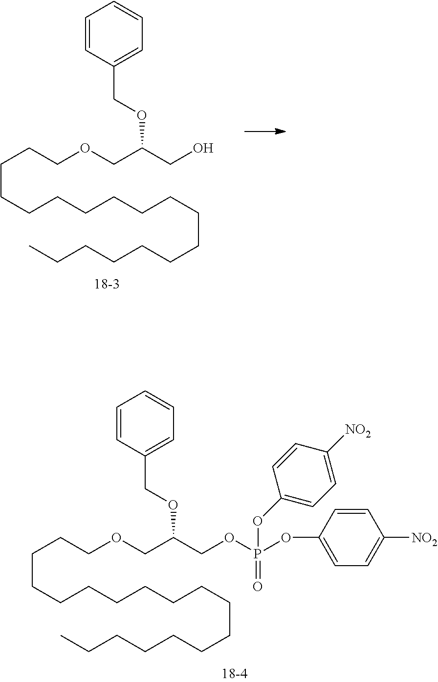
C(CCCCCCCCCCCCC)CCCCOCC(COP(OC1=CC=C([NO2])C=C1)(=O)OC1=CC=C([NO2])C=C1)OCC1=CC=CC=C1.C(CCCCCCCCCCCCC)CCCCOCC(CO)OCC1=CC=CC=C1
